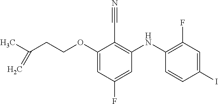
C(OC1=CC(F)=CC(NC2=C(F)C=C(I)C=C2)=C1C#N)CC(C)=C
